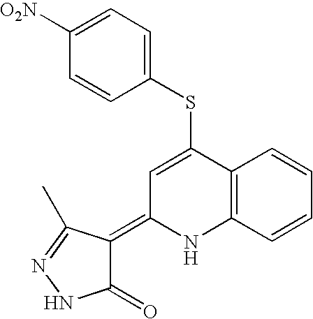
C12=C(C=CC=C1)NC(=C1C(=O)NN=C1C)C=C2SC1=CC=C([O2N])C=C1
